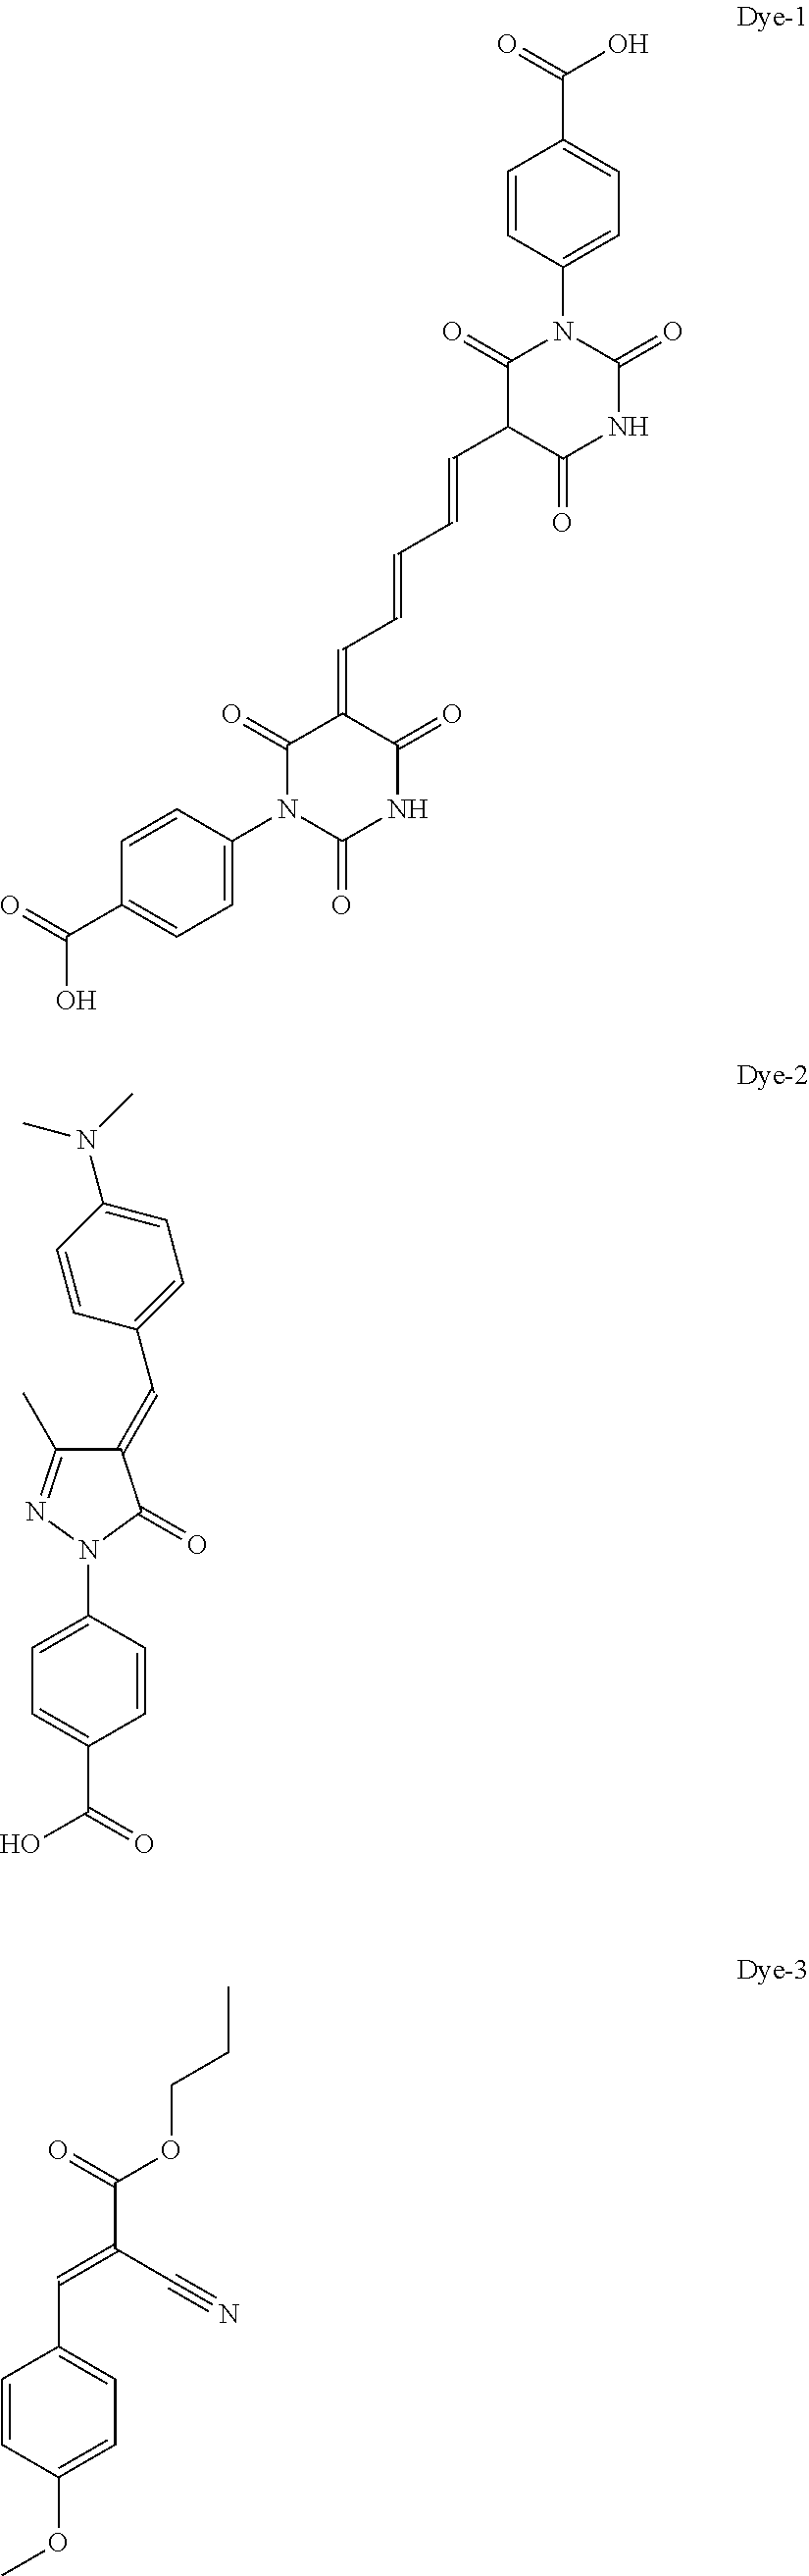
C1=CC(N2C(=O)NC(=O)C(=CC=CC=CC3C(=O)NC(=O)N(C4=CC=C(C(=O)O)C=C4)C3=O)C2=O)=CC=C1C(=O)O.C1(=CC2=CC=C(N(C)C)C=C2)C(C)=NN(C2=CC=C(C(O)=O)C=C2)C1=O.C1=CC(OC)=CC=C1C=C(C#N)C(OCCC)=O
